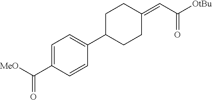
C1=C(C([MeO])=O)C=CC(C2CCC(=CC([OtBu])=O)CC2)=C1
